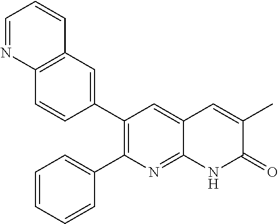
C12=C(C=C(C3=C(C4=CC=CC=C4)N=C4C(=C3)C=C(C)C(=O)N4)C=C1)C=CC=N2
